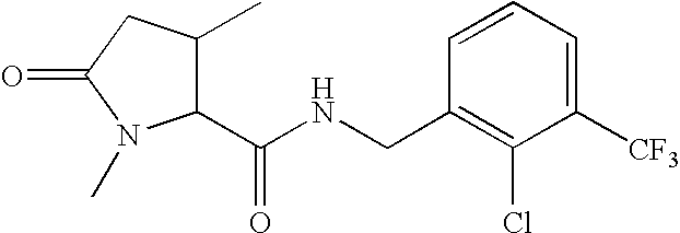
C1=CC=C([CF3])C(Cl)=C1CNC(C1C(C)CC(=O)N1C)=O
